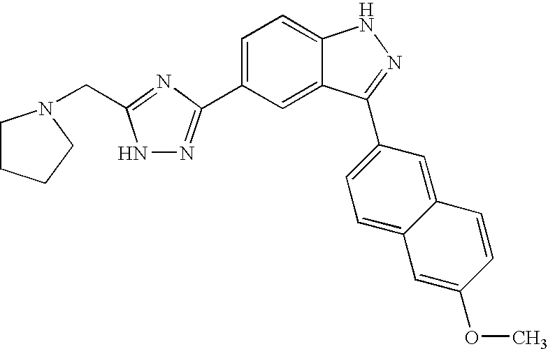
C1=C(C2=NNC(CN3CCCC3)=N2)C=C2C(=C1)NN=C2C1=CC=C2C(=C1)C=CC(OC)=C2
